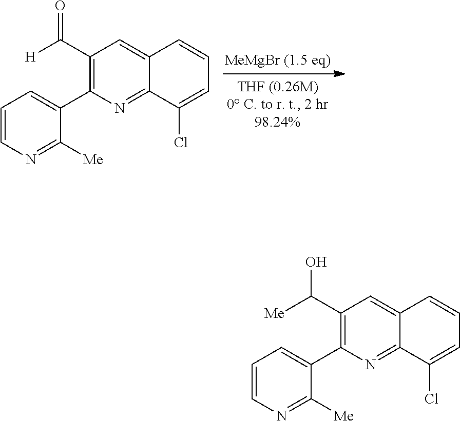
C1(C([H])=O)=C(C2=CC=CN=C2[Me])N=C2C(=C1)C=CC=C2Cl.C1(C([Me])O)=C(C2=CC=CN=C2[Me])N=C2C(=C1)C=CC=C2Cl
